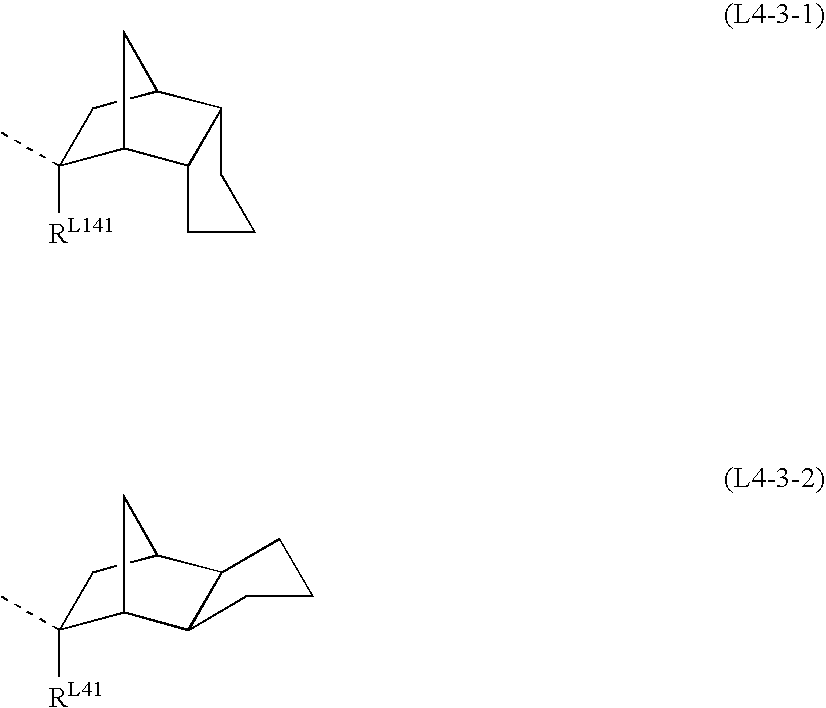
C1(C)([RL141])C2C3C(C(C1)C2)CCC3.C1(C)([RL41])C2C3C(C(C1)C2)CCC3
